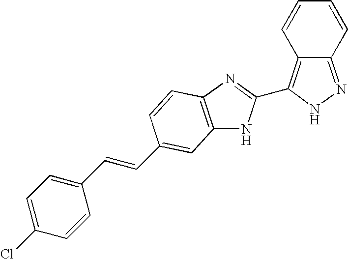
C12=NNC(C3=NC4=C(N3)C=C(C=CC3=CC=C(Cl)C=C3)C=C4)=C1C=CC=C2
